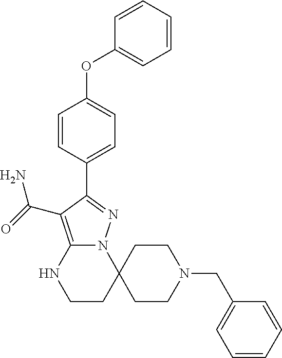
C12=C(C(=O)N)C(C3=CC=C(OC4=CC=CC=C4)C=C3)=NN1C1(CCN2)CCN(CC2=CC=CC=C2)CC1
